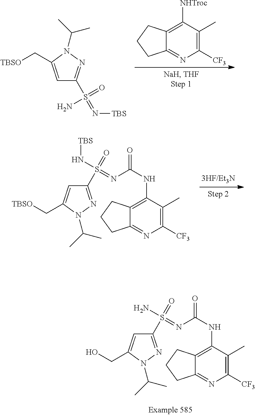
C1=C(C[TBSO])N(C(C)C)N=C1S(=N[TBS])(=O)N.C12=C([NHTroc])C(C)=C([CF3])N=C1CCC2.C12=C(NC(=O)N=S(N[TBS])(=O)C3=NN(C(C)C)C(C[TBSO])=C3)C(C)=C([CF3])N=C1CCC2.C12=C(NC(=O)N=S(N)(=O)C3=NN(C(C)C)C(CO)=C3)C(C)=C([CF3])N=C1CCC2
